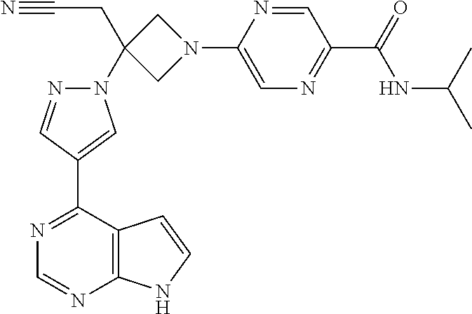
C1(C2=NC=NC3=C2C=CN3)=CN(C2(CC#N)CN(C3=CN=C(C(=O)NC(C)C)C=N3)C2)N=C1
